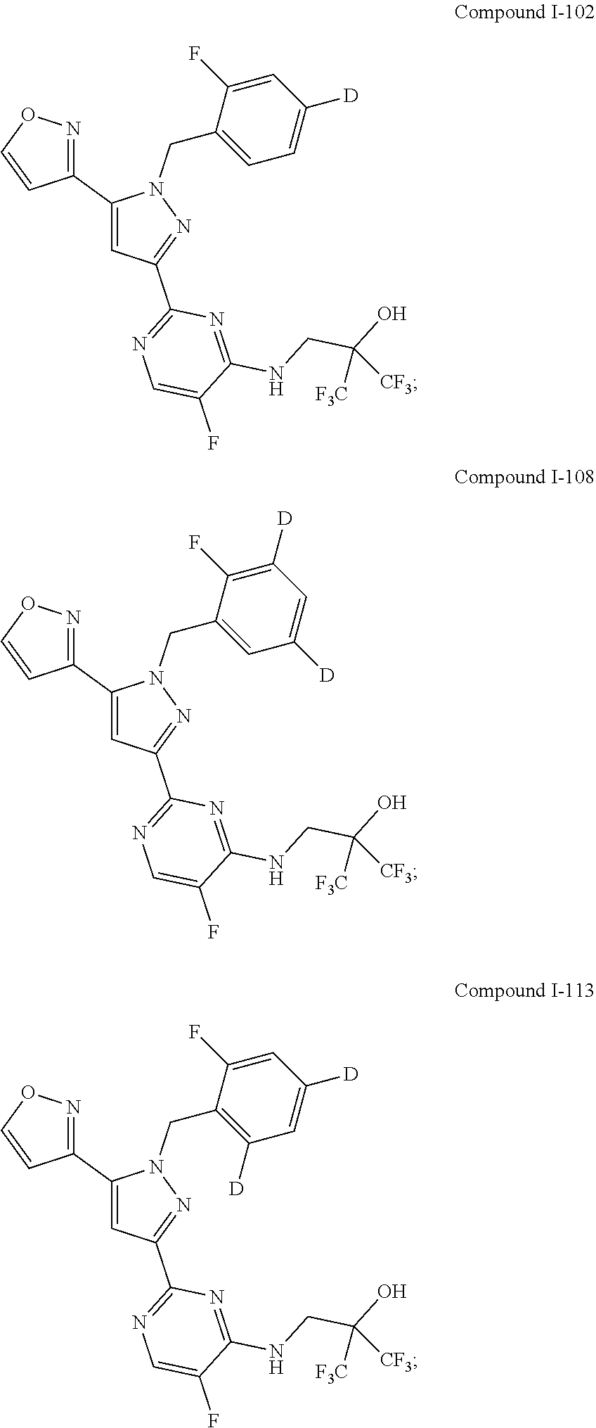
C1(C2=NOC=C2)=CC(C2=NC=C(F)C(NCC(O)([F3C])[CF3])=N2)=NN1CC1=CC=C([D])C=C1F.C1(C2=NOC=C2)=CC(C2=NC=C(F)C(NCC(O)([F3C])[CF3])=N2)=NN1CC1=CC([D])=CC([D])=C1F.C1(C2=NOC=C2)=CC(C2=NC=C(F)C(NCC(O)([F3C])[CF3])=N2)=NN1CC1=C([D])C=C([D])C=C1F
